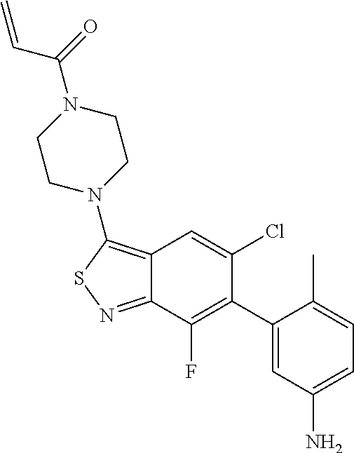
C1(C2=C(F)C3=NSC(N4CCN(C(=O)C=C)CC4)=C3C=C2Cl)=CC(N)=CC=C1C
